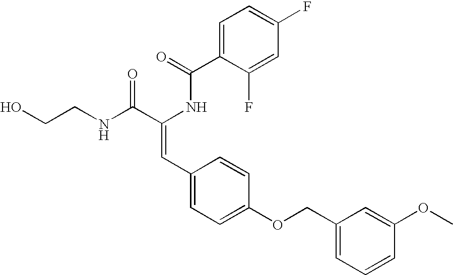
C1=C(C(=O)NC(C(NCCO)=O)=CC2=CC=C(OCC3=CC=CC(OC)=C3)C=C2)C(F)=CC(F)=C1
